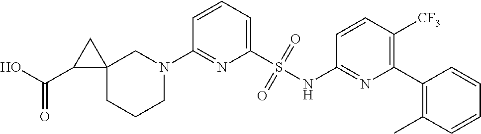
C1=CC=C(S(NC2=NC(C3=C(C)C=CC=C3)=C([CF3])C=C2)(=O)=O)N=C1N1CC2(CCC1)CC2C(O)=O
